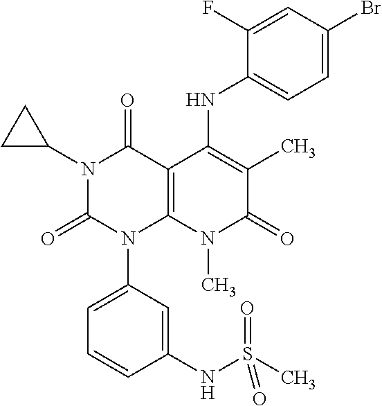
N1(C2CC2)C(=O)N(C2=CC=CC(NS(C)(=O)=O)=C2)C2=C(C1=O)C(NC1=CC=C(Br)C=C1F)=C(C)C(=O)N2C
